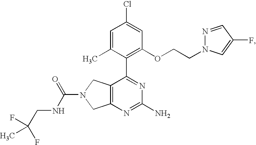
C1=C(C)C(C2=NC(N)=NC3=C2CN(C(NCC(F)(F)C)=O)C3)=C(OCCN2N=CC(F)=C2)C=C1Cl
